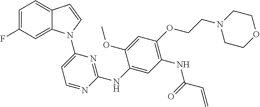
C1(NC2=NC(N3C4=CC(F)=CC=C4C=C3)=CC=N2)=CC(NC(C=C)=O)=C(OCCN2CCOCC2)C=C1OC
